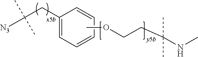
[N3]C(CC1=CC=CC=C1)(C)C.N(C)C(CCOC)(C)C
